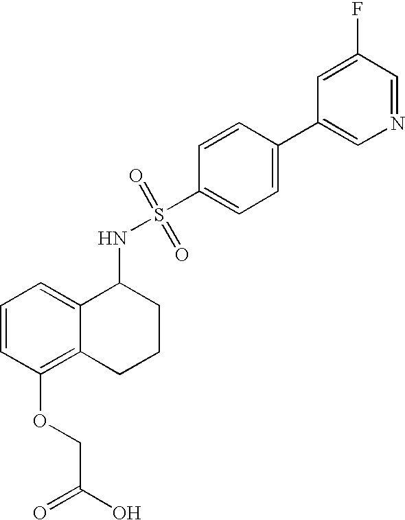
C1=CC(OCC(O)=O)=C2C(=C1)C(NS(=O)(=O)C1=CC=C(C3=CN=CC(F)=C3)C=C1)CCC2
